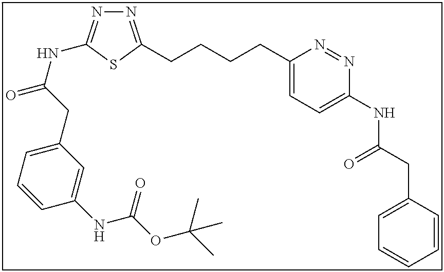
N1=C(CCCCC2=CC=C(NC(CC3=CC=CC=C3)=O)N=N2)SC(NC(=O)CC2=CC=CC(NC(OC(C)(C)C)=O)=C2)=N1
